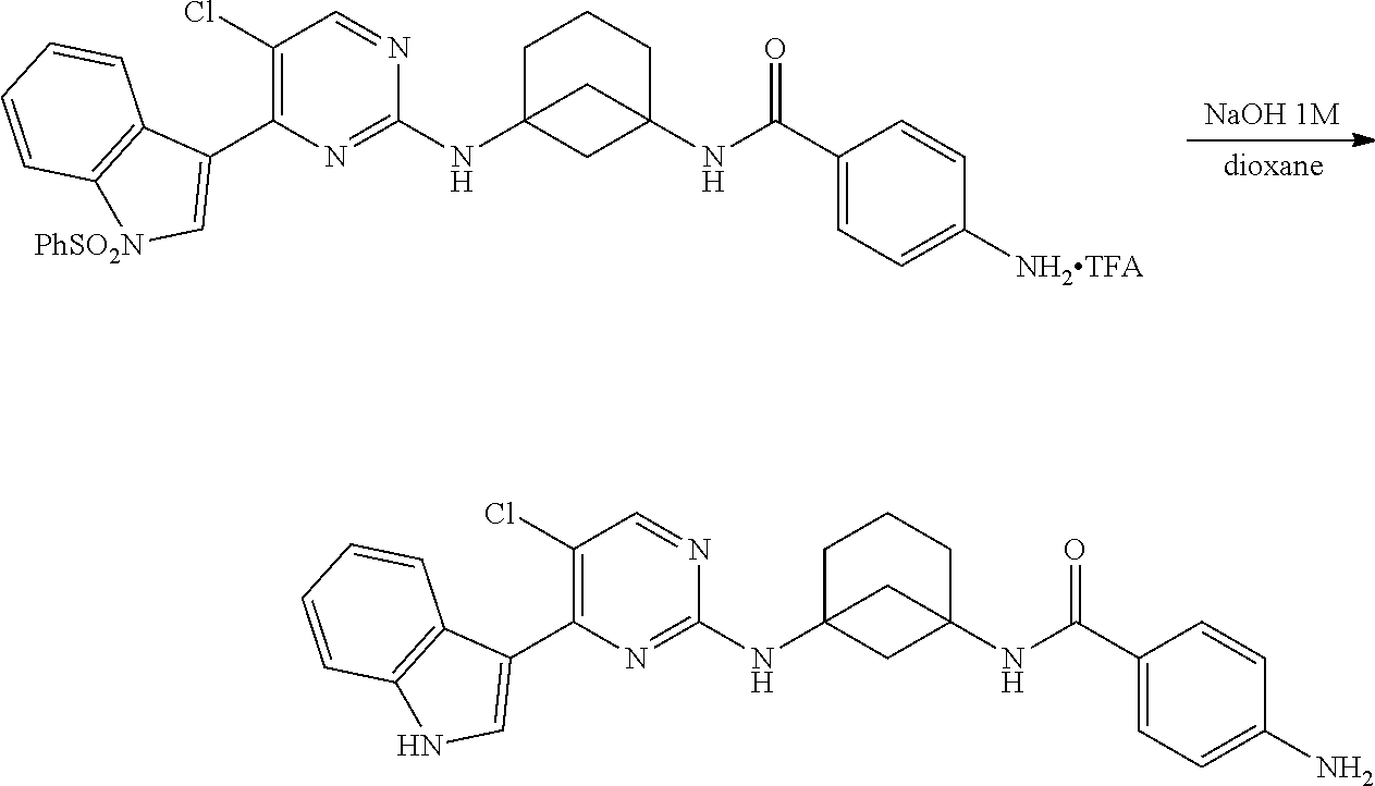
C1(Cl)=C(C2=C[PhSO2N]C3=C2C=CC=C3)N=C(NC23CC(NC(C4=CC=C([NH2TFA])C=C4)=O)(CCC2)C3)N=C1.C1(Cl)=C(C2=CNC3=C2C=CC=C3)N=C(NC23CC(NC(C4=CC=C(N)C=C4)=O)(CCC2)C3)N=C1
